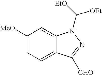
C1([MeO])=CC=C2C(=C1)N(C([OEt])[EtO])N=C2[CHO]
